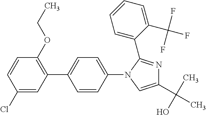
C1(Cl)=CC(C2=CC=C(N3C(C4=CC=CC=C4C(F)(F)F)=NC(C(C)(O)C)=C3)C=C2)=C(OCC)C=C1
